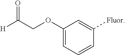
[H]C(COC1=CC=CC([Fluor])=C1)=O
